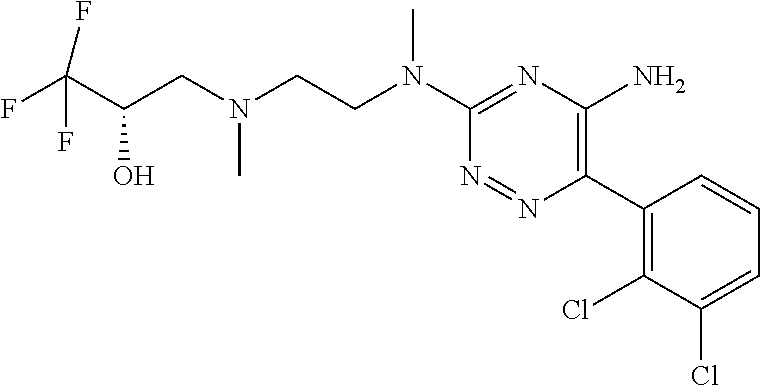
C1(N(CCN(CC(C(F)(F)F)O)C)C)=NC(N)=C(C2=C(Cl)C(Cl)=CC=C2)N=N1
